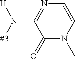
C1(N([#3])[H])=NC=CN(C)C1=O
